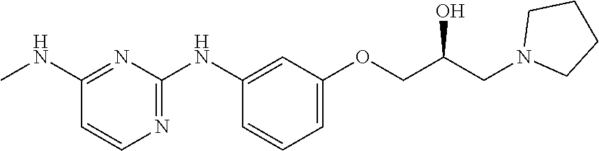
C1(NC)=NC(NC2=CC(OCC(CN3CCCC3)O)=CC=C2)=NC=C1
